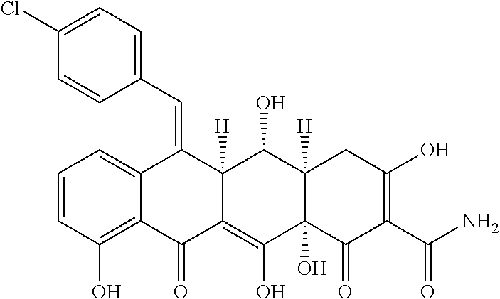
C1=CC(O)=C2C(=C1)C(=CC1=CC=C(Cl)C=C1)C1([H])C(=C(O)C3(O)C([H])(C1O)CC(O)=C(C(N)=O)C3=O)C2=O
